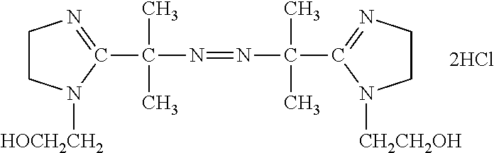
C(C)(N=NC(C)(C)C1=NCCN1[CH2CH2OH])(C)C1=NCCN1[HOCH2CH2]
